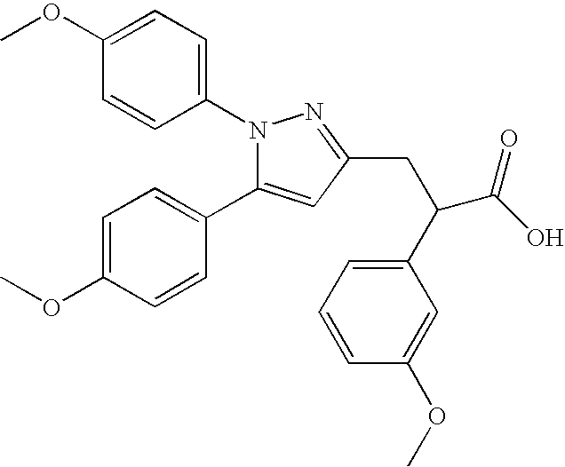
COC1=CC=C(N2C(C3=CC=C(OC)C=C3)=CC(CC(C(=O)O)C3=CC=CC(OC)=C3)=N2)C=C1
